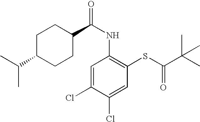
C(NC1=C(SC(C(C)(C)C)=O)C=C(Cl)C(Cl)=C1)(=O)C1CCC(C(C)C)CC1
